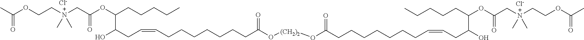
[Cl-].[Cl-].CC(OCC[N+](CC(=O)OC(C(O)CC=CCCCCCCCC(O[(CH2)2]OC(CCCCCCCC=CCC(O)C(CCCCC)OC(C[N+](CCOC(=O)C)(C)C)=O)=O)=O)CCCCC)(C)C)=O
